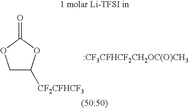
C1C([CF2CFHCF3])OC(=O)O1.[:CF3CFHCF2CH2OC(O)CH3]
